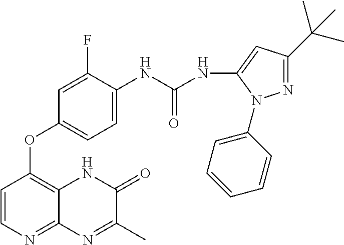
C1=CN=C2C(=C1OC1=CC=C(NC(=O)NC3=CC(C(C)(C)C)=NN3C3=CC=CC=C3)C(F)=C1)NC(=O)C(C)=N2
